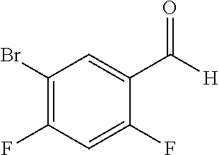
C1(Br)=C(F)C=C(F)C(C([H])=O)=C1
